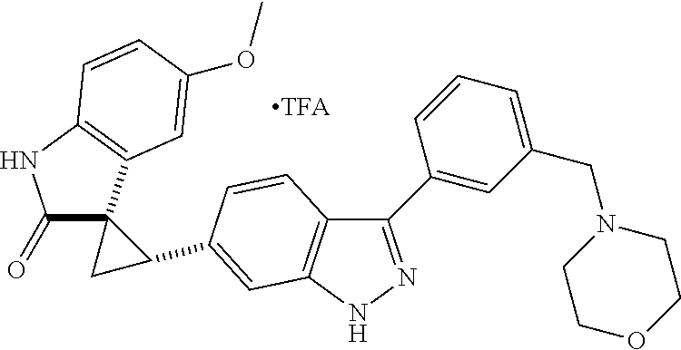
C1(=O)C2(C3=C(N1)C=CC(OC)=C3)CC2C1=CC2=C(C(C3=CC(CN4CCOCC4)=CC=C3)=NN2)C=C1
